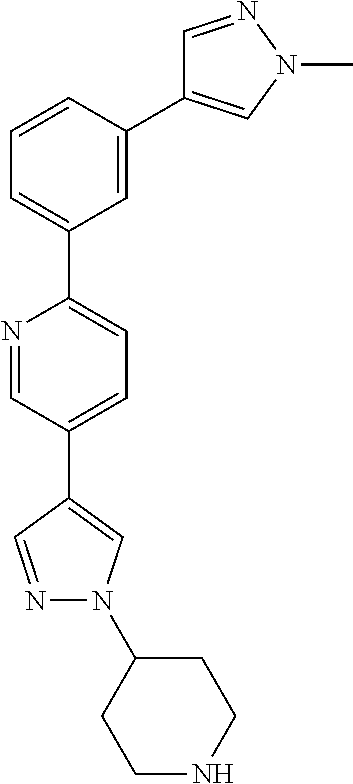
N1=CC(C2=CN(C3CCNCC3)N=C2)=CC=C1C1=CC=CC(C2=CN(C)N=C2)=C1
